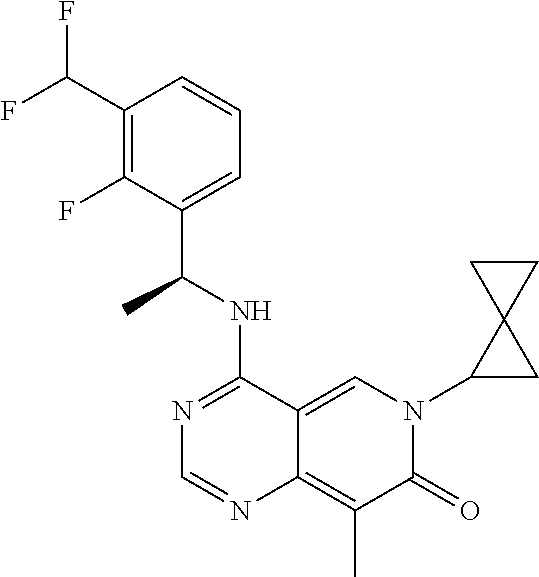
C12=CN(C3CC34CC4)C(=O)C(C)=C1N=CN=C2NC(C1=CC=CC(C(F)F)=C1F)C
